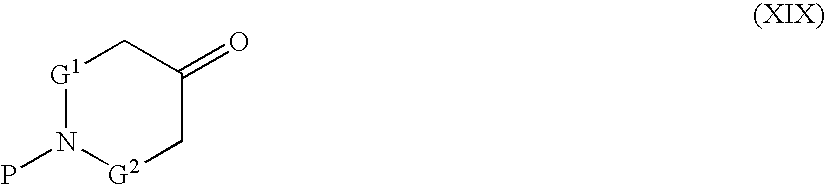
[G1]1N(P)[G2]CC(=O)C1
